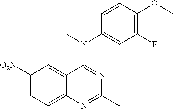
C1([O2N])=CC=C2C(=C1)C(N(C)C1=CC(F)=C(OC)C=C1)=NC(C)=N2
